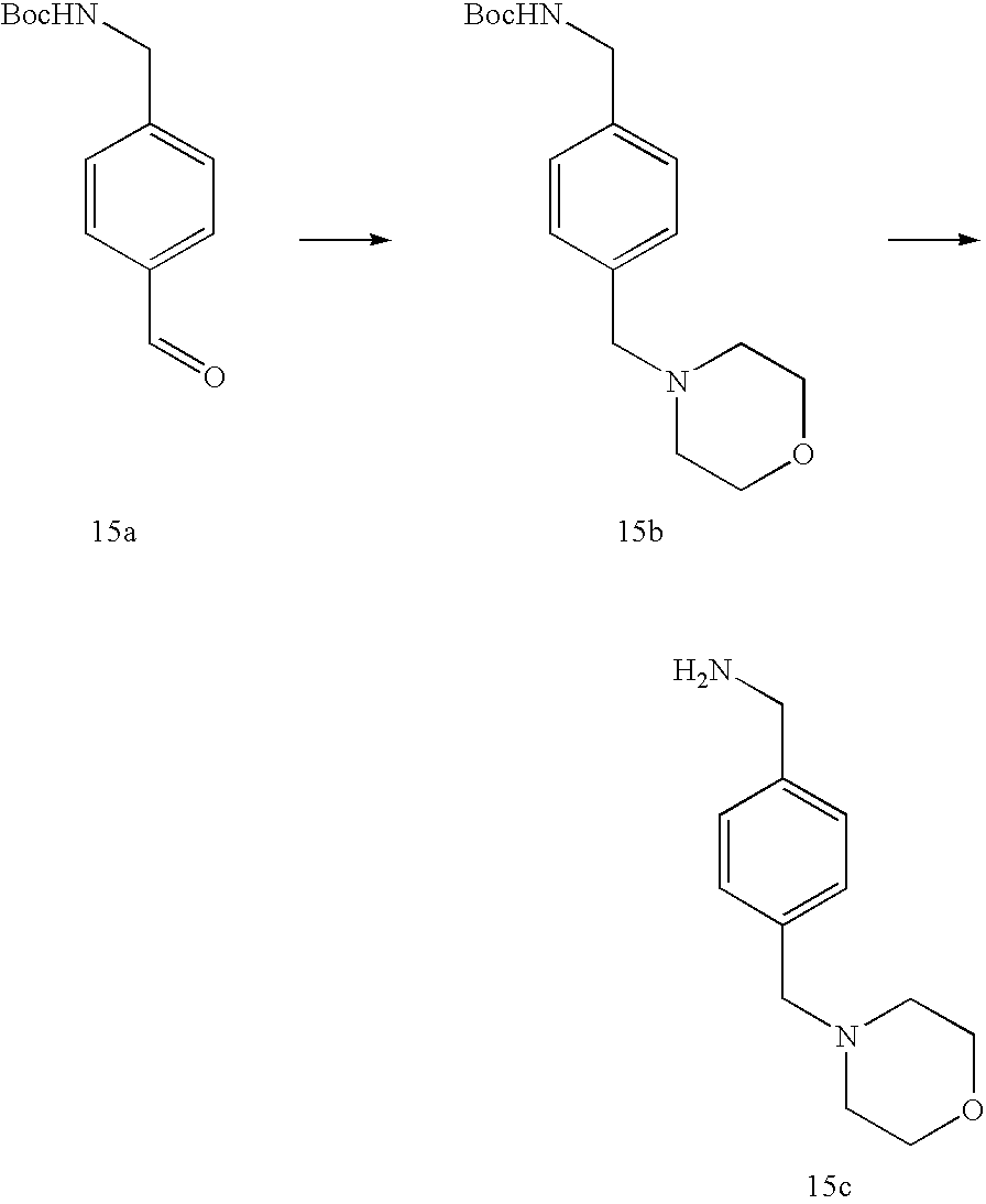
C1=CC(C=O)=CC=C1C[BocHN].C1=CC(CN2CCOCC2)=CC=C1C[BocHN].C1=CC(CN2CCOCC2)=CC=C1CN
